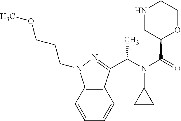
C(N(C(=O)C1OCCNC1)C1CC1)(C)C1=NN(CCCOC)C2=C1C=CC=C2
